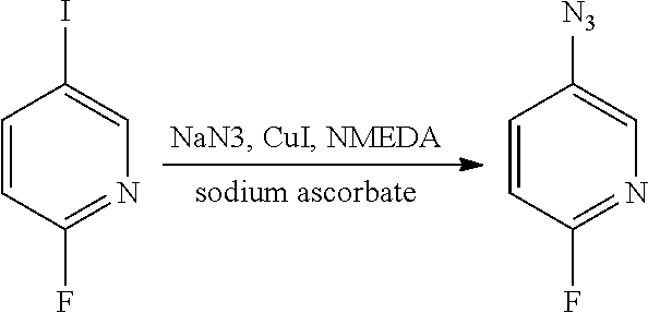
C1=CC(F)=NC=C1I.C1=CC(F)=NC=C1[N3]
